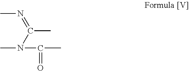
CN=C(C)N(C)C(C)=O
